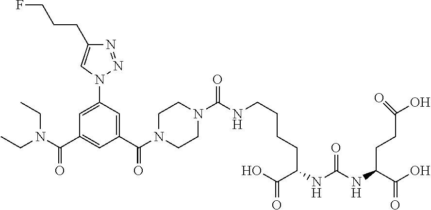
CCN(CC)C(C1=CC(C(N2CCN(C(NCCCCC(C(=O)O)NC(NC(C(O)=O)CCC(O)=O)=O)=O)CC2)=O)=CC(N2N=NC(CCCF)=C2)=C1)=O
